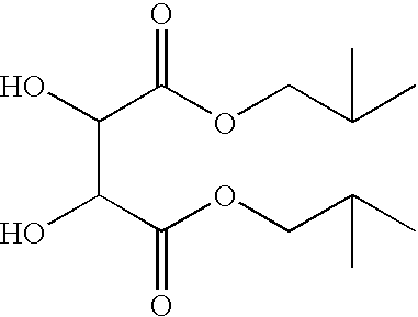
C(C(C(OCC(C)C)=O)O)(C(OCC(C)C)=O)O
